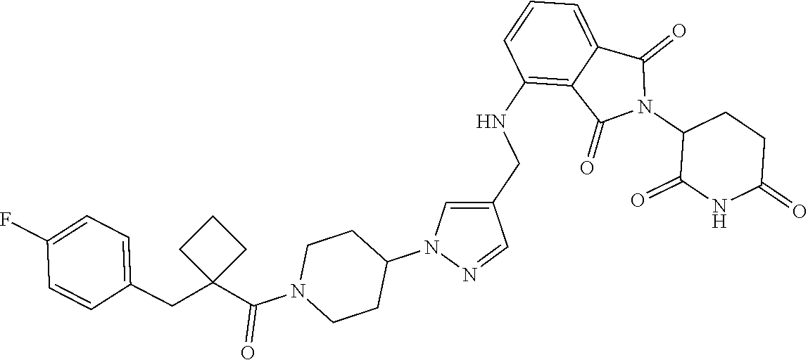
C1(NCC2=CN(C3CCN(C(C4(CC5=CC=C(F)C=C5)CCC4)=O)CC3)N=C2)=C2C(=CC=C1)C(=O)N(C1C(=O)NC(=O)CC1)C2=O
